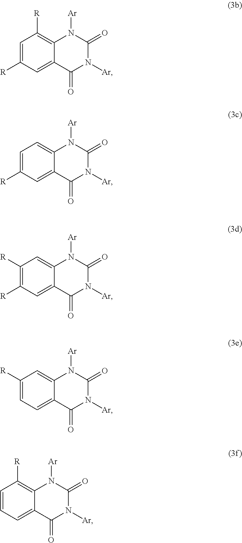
C1=C([R])C=C2C(=C1[R])N([Ar])C(=O)N([Ar])C2=O.C1=C([R])C=C2C(=C1)N([Ar])C(=O)N([Ar])C2=O.C1([R])=C([R])C=C2C(=C1)N([Ar])C(=O)N([Ar])C2=O.C1([R])=CC=C2C(=C1)N([Ar])C(=O)N([Ar])C2=O.C1=CC=C2C(=C1[R])N([Ar])C(=O)N([Ar])C2=O
